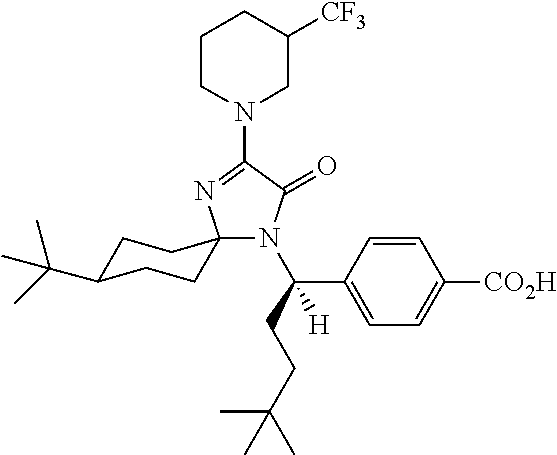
C1(N2CC([CF3])CCC2)=NC2(N(C(CCC(C)(C)C)(C3=CC=C([CO2H])C=C3)[H])C1=O)CCC(C(C)(C)C)CC2
